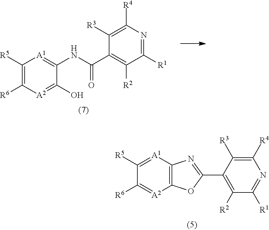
C12=C([A1]=C([R5])C([R6])=[A2]1)N=C(C1=C([R2])C([R1])=NC([R4])=C1[R3])O2.C1([R1])=NC([R4])=C([R3])C(C(NC2=[A1]C([R5])=C([R6])[A2]=C2O)=O)=C1[R2]
